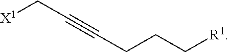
[X1]CC#CCCC[R1]
